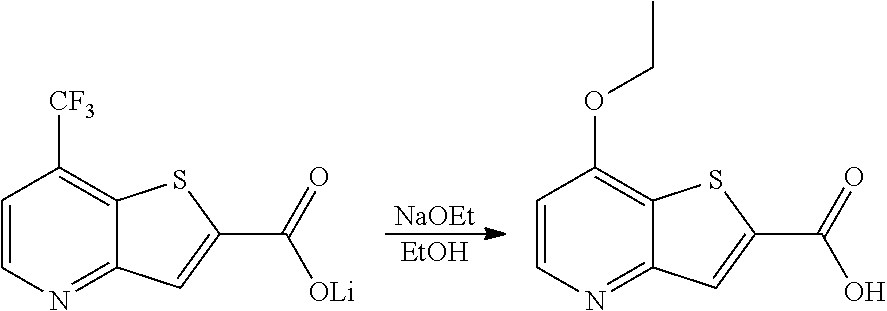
C1=CN=C2C(=C1[CF3])SC(C(=O)[OLi])=C2.C1=CN=C2C(=C1OCC)SC(C(=O)O)=C2.[NaOEt].[EtOH]
